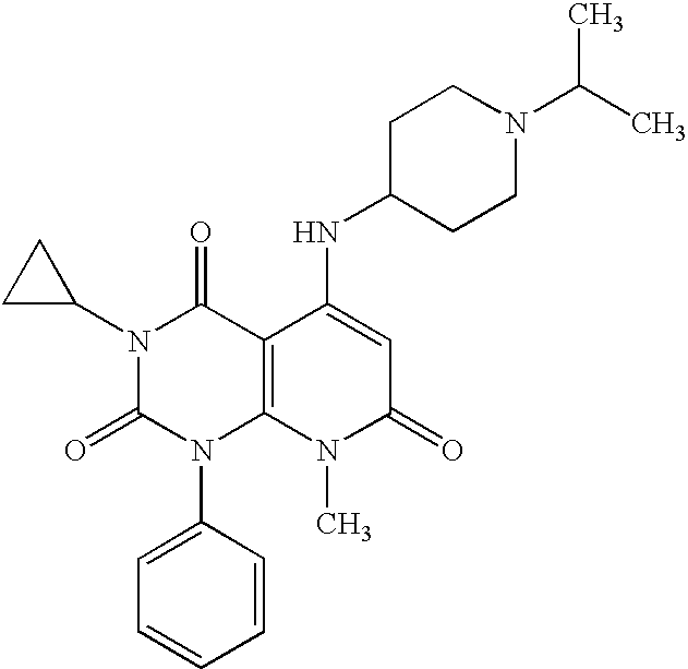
N1(C2CC2)C(=O)N(C2=CC=CC=C2)C2=C(C1=O)C(NC1CCN(C(C)C)CC1)=CC(=O)N2C
